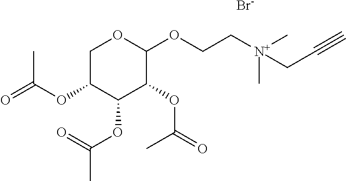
C1C(OC(=O)C)C(OC(C)=O)C(OC(=O)C)C(OCC[N+](C)(CC#C)C)O1.[Br-]
